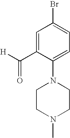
C1=C(C([H])=O)C(N2CCN(C)CC2)=CC=C1Br
